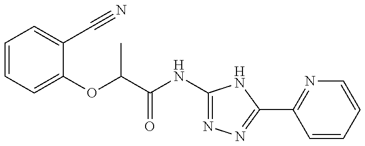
C1=CC=C(OC(C(NC2=NN=C(C3=NC=CC=C3)N2)=O)C)C(C#N)=C1
